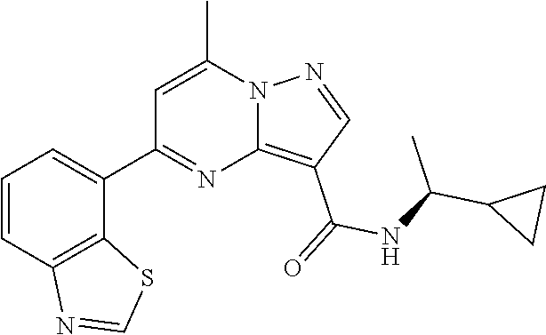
C12=C(C(=O)NC(C3CC3)C)C=NN1C(C)=CC(C1=CC=CC3=C1SC=N3)=N2
